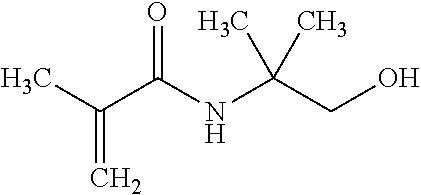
CC(C(NC(CO)(C)C)=O)=C
